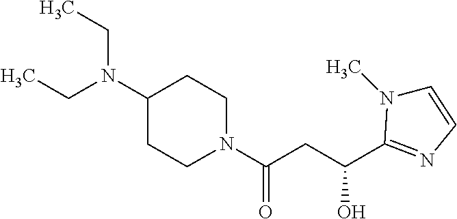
N1(C(CC(O)C2=NC=CN2C)=O)CCC(N(CC)CC)CC1
